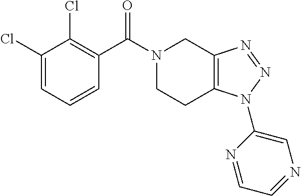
N1(C(C2=C(Cl)C(Cl)=CC=C2)=O)CCC2=C(C1)N=NN2C1=CN=CC=N1
